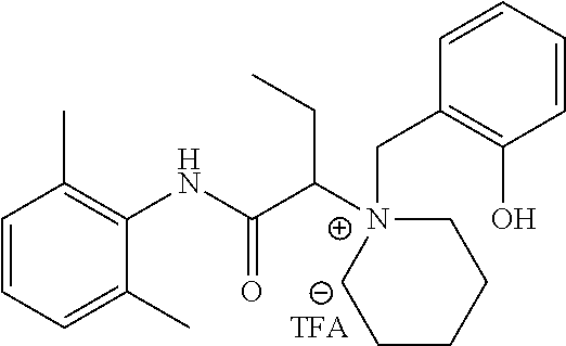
C1=CC=C(C)C(NC(C([N+]2(CC3=C(O)C=CC=C3)CCCCC2)CC)=O)=C1C.[TFA]
